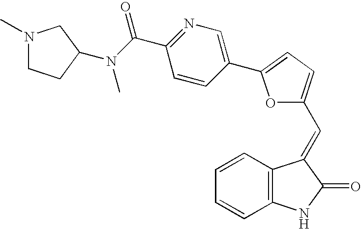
C1=CC2=C(C=C1)NC(=O)C2=CC1=CC=C(C2=CN=C(C(=O)N(C)C3CCN(C)C3)C=C2)O1
